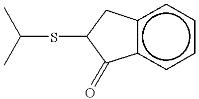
C(SC1C(=O)c2c(cccc2)C1)(C)C
